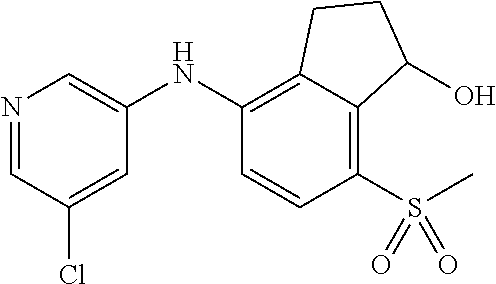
C1(NC2=CN=CC(Cl)=C2)=C2C(=C(S(=O)(=O)C)C=C1)C(O)CC2
